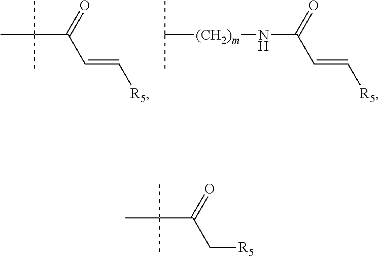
CC(C)(C)C(C=C[R5])=O.C(C)(C)[(CH2)m]NC(=O)C=C[R5].CC(C)(C)C(C[R5])=O
